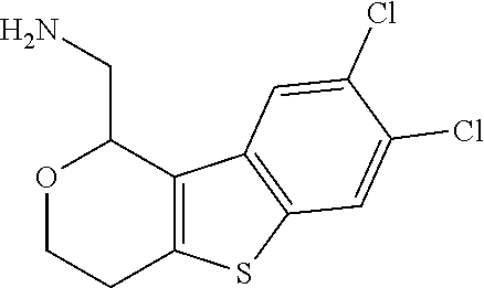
C12=C(C3=C(S1)C=C(Cl)C(Cl)=C3)C(CN)OCC2
